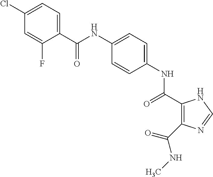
C(NC1=CC=C(NC(=O)C2=C(C(NC)=O)N=CN2)C=C1)(=O)C1=CC=C(Cl)C=C1F
